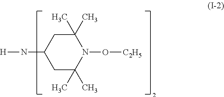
C1(C)(C)CC(N[H])CC(C)(C)N1O[C2H5]
